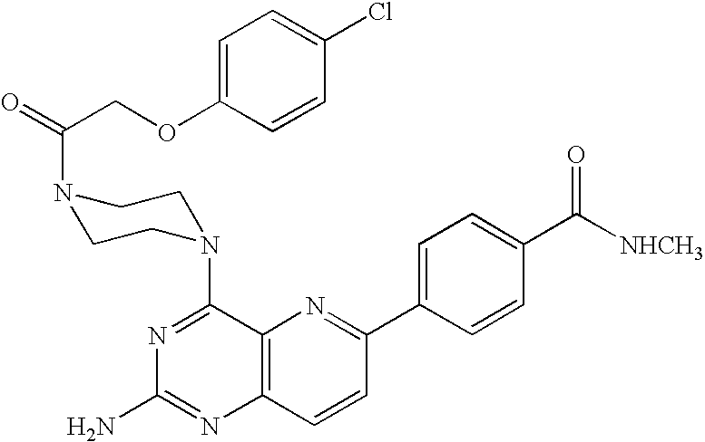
C12=C(C=CC(C3=CC=C(C([NHCH3])=O)C=C3)=N1)N=C(N)N=C2N1CCN(C(COC2=CC=C(Cl)C=C2)=O)CC1
